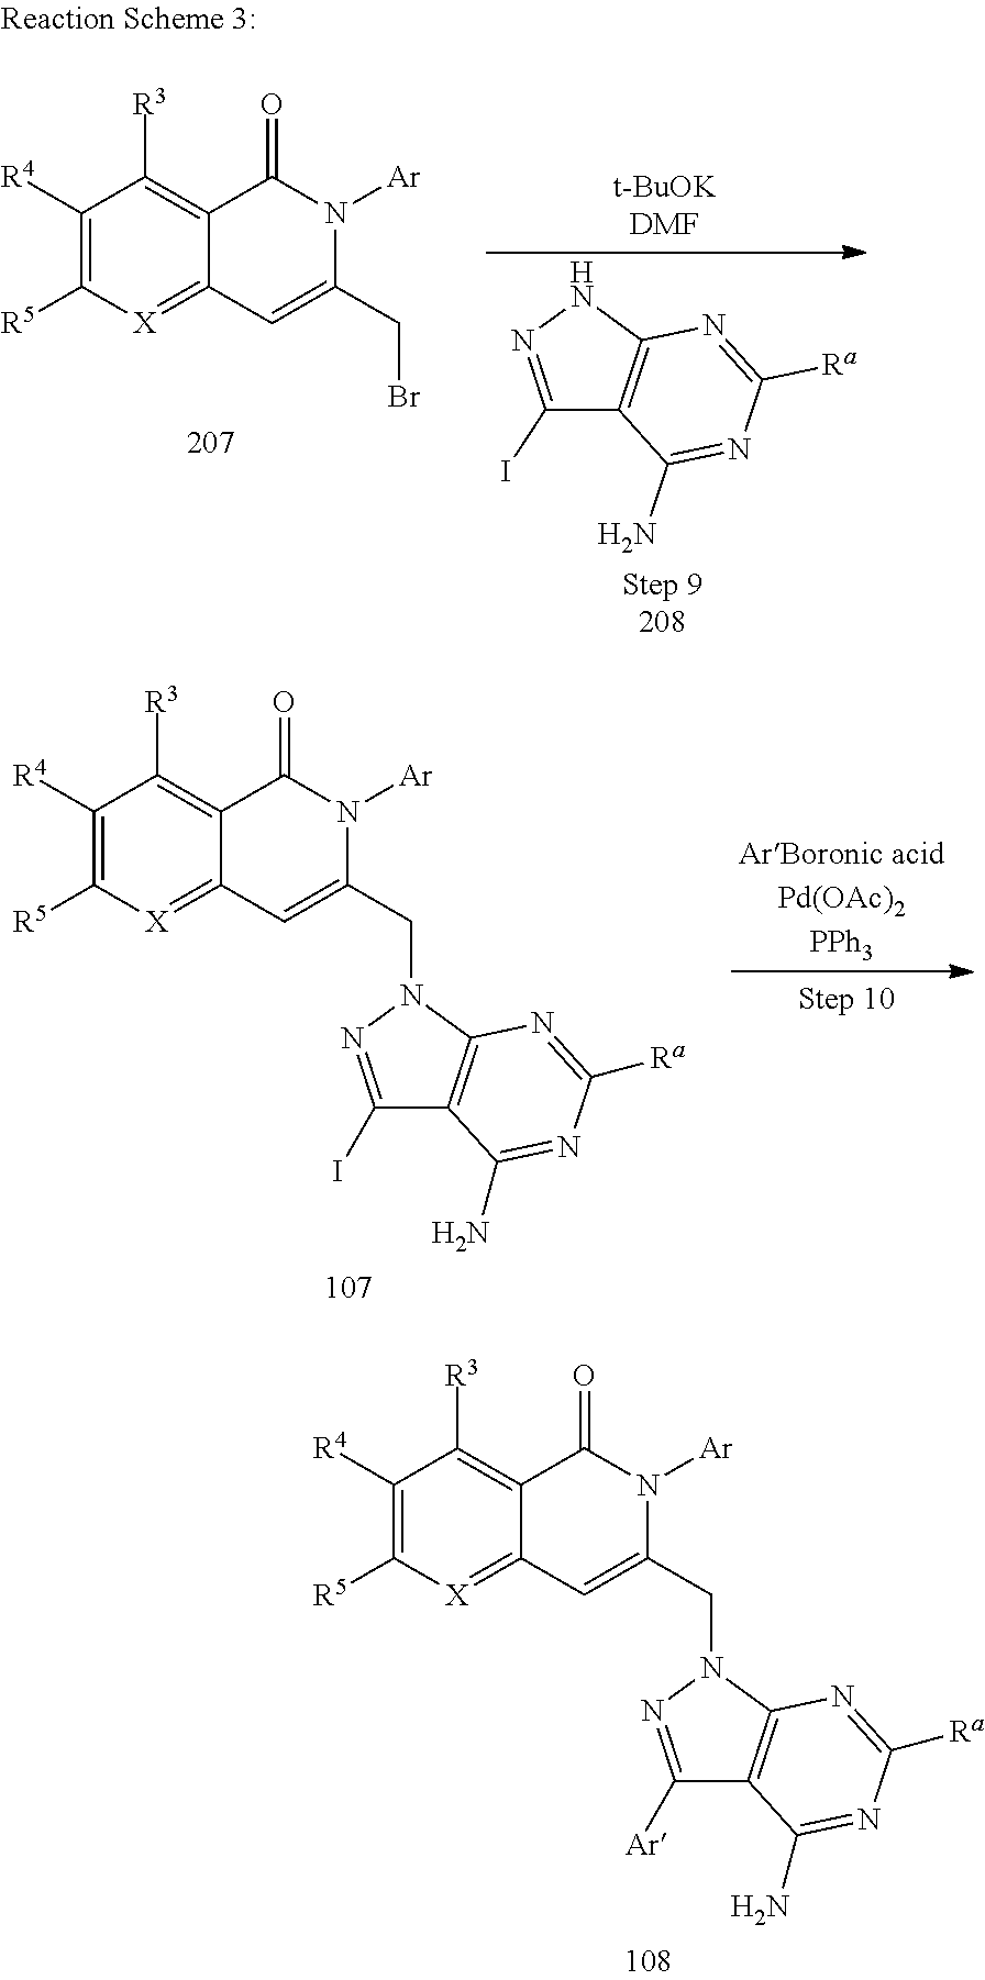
C1([R4])=C([R5])[X]=C2C(=C1[R3])C(=O)N([Ar])C(CBr)=C2.C12=C(C(N)=NC([Ra])=N1)C(I)=NN2.C1([R4])=C([R5])[X]=C2C(=C1[R3])C(=O)N([Ar])C(CN1N=C(I)C3=C1N=C([Ra])N=C3N)=C2.C1([R4])=C([R5])[X]=C2C(=C1[R3])C(=O)N([Ar])C(CN1N=C([Ar])C3=C1N=C([Ra])N=C3N)=C2
